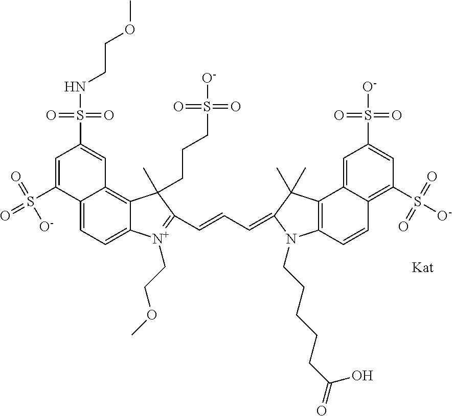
C12=CC=C3C(=C1C=C(S(=O)(=O)NCCOC)C=C2S([O-])(=O)=O)C(C)(CCCS([O-])(=O)=O)C(C=CC=C1N(CCCCCC(=O)O)C2=C(C4=CC(S(=O)([O-])=O)=CC(S([O-])(=O)=O)=C4C=C2)C1(C)C)=[N+]3CCOC
